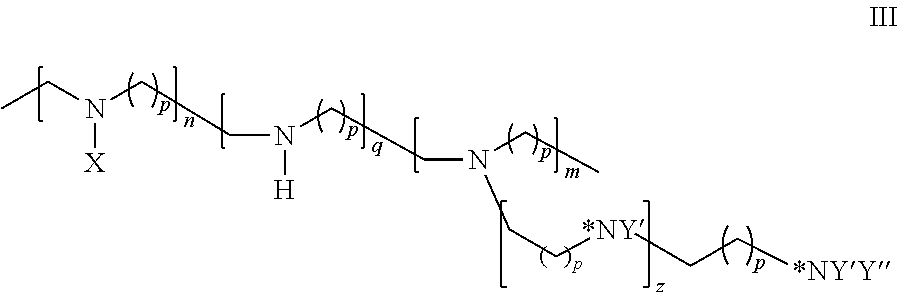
CCN(CCN([H])CCN(CC)CC[*NY]CC[*NYY])[X]
